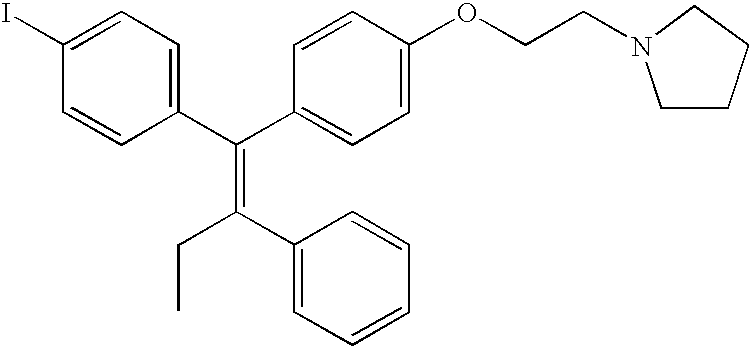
C(=C(C1=CC=CC=C1)CC)(C1=CC=C(I)C=C1)C1=CC=C(OCCN2CCCC2)C=C1
